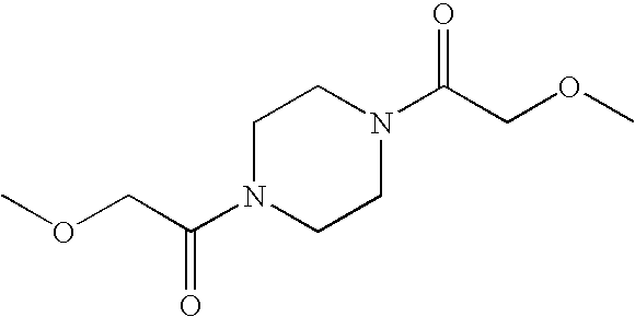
C1N(C(COC)=O)CCN(C(COC)=O)C1
